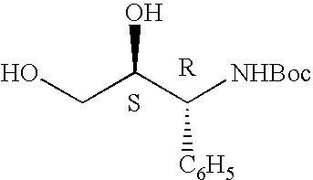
OCC(C([NHBoc])[C6H5])O.S
